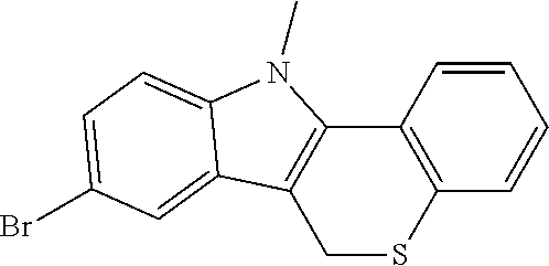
C1=CC2=C(C=C1)SCC1=C2N(C)C2=CC=C(Br)C=C12
